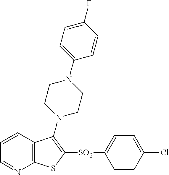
C1=CC2=C(N=C1)SC([SO2]C1=CC=C(Cl)C=C1)=C2N1CCN(C2=CC=C(F)C=C2)CC1
